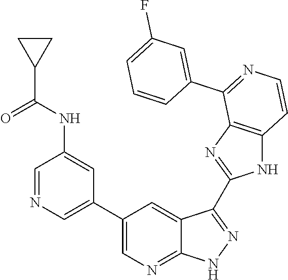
C1=NC=C(C2=CN=C3C(=C2)C(C2=NC4=C(N2)C=CN=C4C2=CC(F)=CC=C2)=NN3)C=C1NC(C1CC1)=O
